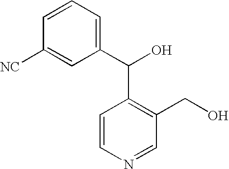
C1=CC=C(C(O)C2=C(CO)C=NC=C2)C=C1[NC]
